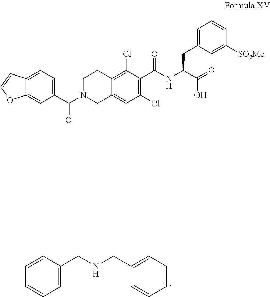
C1(CNCC2=CC=CC=C2)=CC=CC=C1.OC(C(NC(C1=C(Cl)C=C2CN(C(=O)C3=CC=C4C(=C3)OC=C4)CCC2=C1Cl)=O)CC1=CC=CC([SO2Me])=C1)=O
